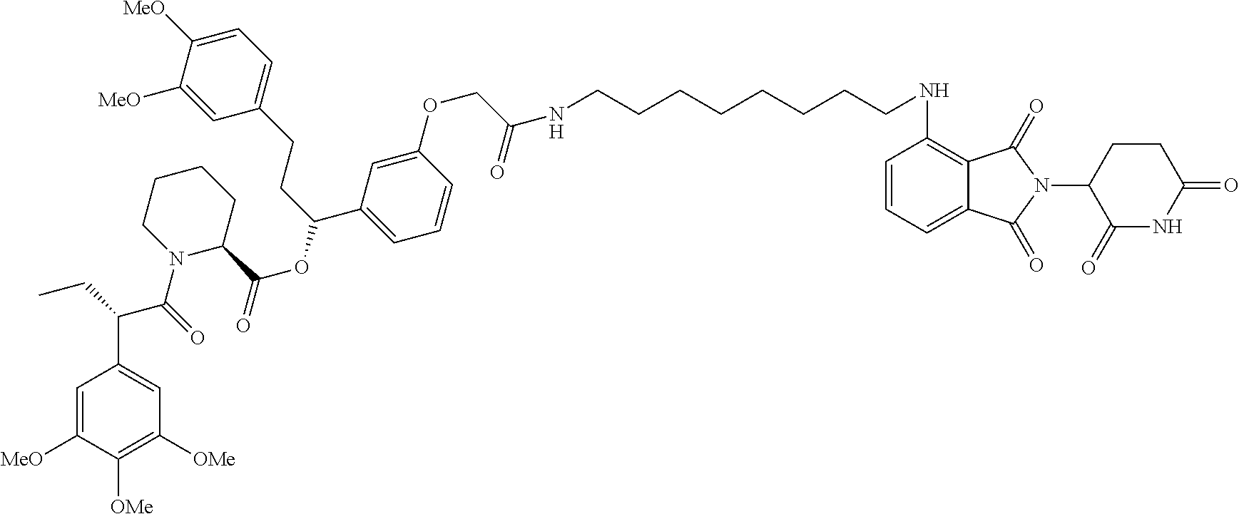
C1=C([MeO])C([OMe])=C([OMe])C=C1C(CC)C(=O)N1CCCCC1C(OC(CCC1=CC=C([MeO])C([MeO])=C1)C1=CC=CC(OCC(=O)NCCCCCCCCNC2=C3C(=CC=C2)C(=O)N(C2CCC(=O)NC2=O)C3=O)=C1)=O
